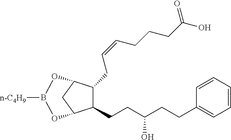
C1(CCC(CCC2=CC=CC=C2)O)C(CC=CCCCC(O)=O)C2CC1OB([n-C4H9])O2
